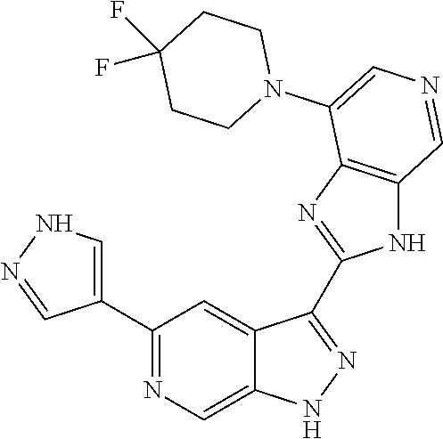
C1(C2=CNN=C2)=NC=C2C(=C1)C(C1=NC3=C(N1)C=NC=C3N1CCC(F)(F)CC1)=NN2
